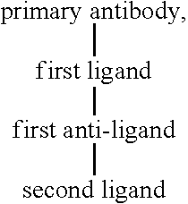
[primary antibody][first ligand][first anti-ligand][second ligand]
